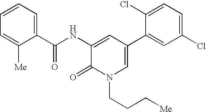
C1(C(NC2=CC(C3=CC(Cl)=CC=C3Cl)=CN(CCC[Me])C2=O)=O)=CC=CC=C1[Me]
